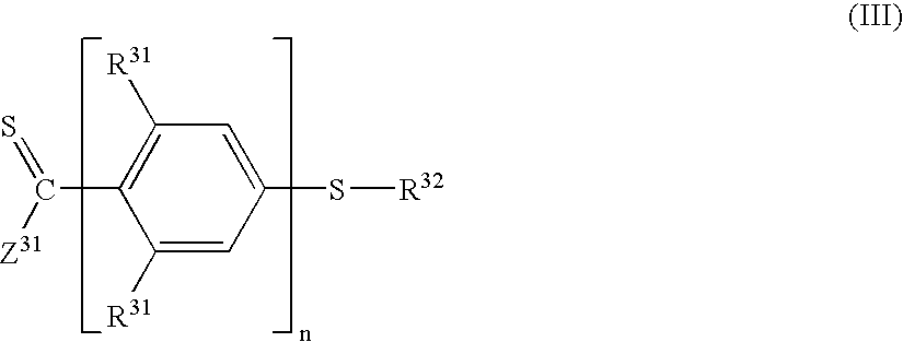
C1(S[R32])=CC([R31])=C(C(=S)[Z31])C([R31])=C1
